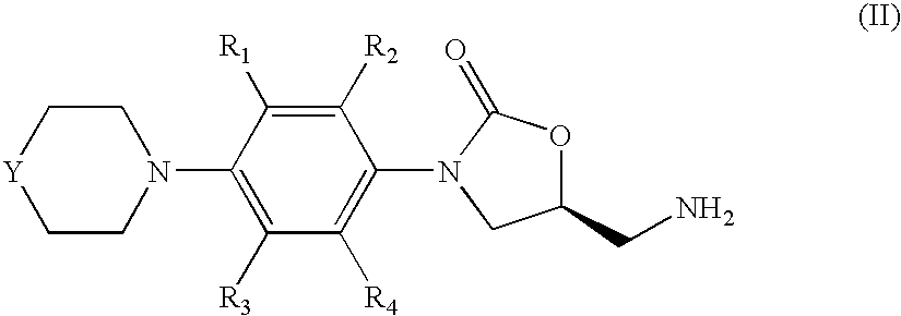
C1C[Y]CCN1C1=C([R3])C([R4])=C(N2C(=O)OC(CN)C2)C([R2])=C1[R1]
